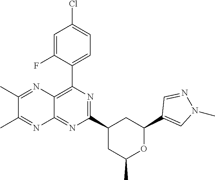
N1=C(C2CC(C3=CN(C)N=C3)OC(C)C2)N=C2C(=C1C1=CC=C(Cl)C=C1F)N=C(C)C(C)=N2
